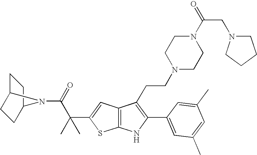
C1C2CCC(C1)N2C(=O)C(C1=CC2=C(S1)NC(C1=CC(C)=CC(C)=C1)=C2CCN1CCN(C(CN2CCCC2)=O)CC1)(C)C
